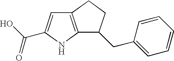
C12=C(NC(C(O)=O)=C1)C(CC1=CC=CC=C1)CC2
